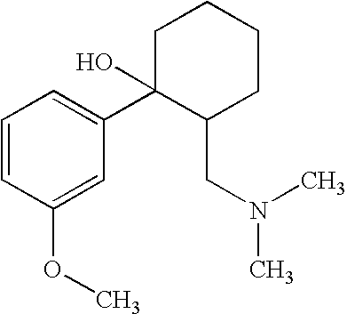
C1=CC(OC)=CC(C2(O)C(CN(C)C)CCCC2)=C1
